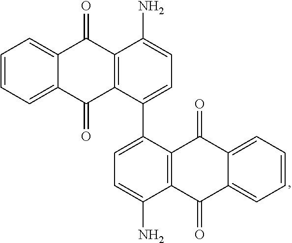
C1=C(C2=CC=C(N)C3=C2C(=O)C2=CC=CC=C2C3=O)C2=C(C(N)=C1)C(=O)C1=CC=CC=C1C2=O
